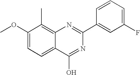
C1(OC)=CC=C2C(=C1C)N=C(C1=CC(F)=CC=C1)N=C2O
